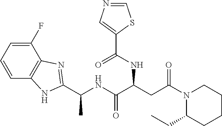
C1=C(F)C2=C(C=C1)NC(C(NC(C(CC(N1C(CC)CCCC1)=O)NC(C1=CN=CS1)=O)=O)C)=N2
